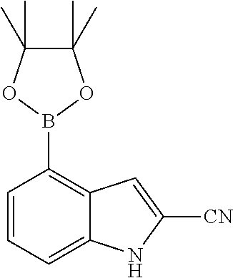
C1=CC=C2C(=C1B1OC(C)(C)C(C)(C)O1)C=C([CN])N2
